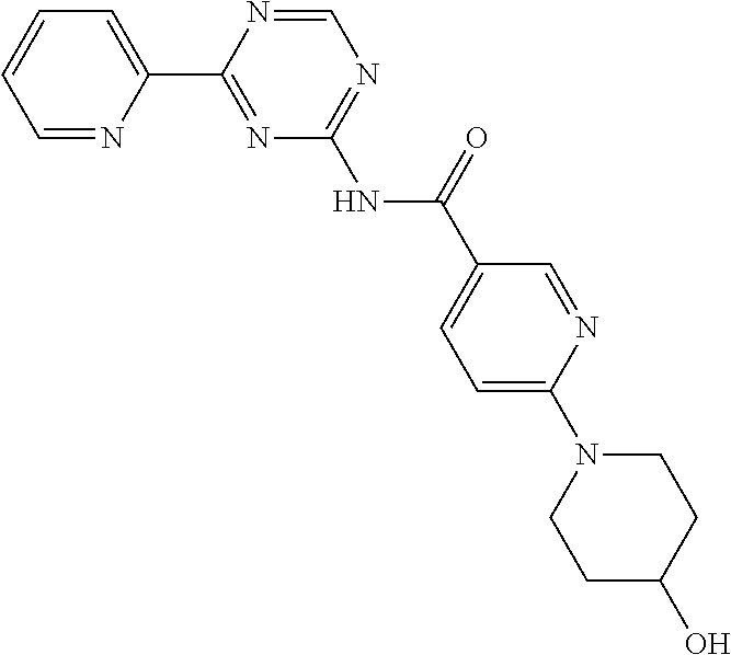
C1=NC(C2=NC(NC(C3=CC=C(N4CCC(O)CC4)N=C3)=O)=NC=N2)=CC=C1
